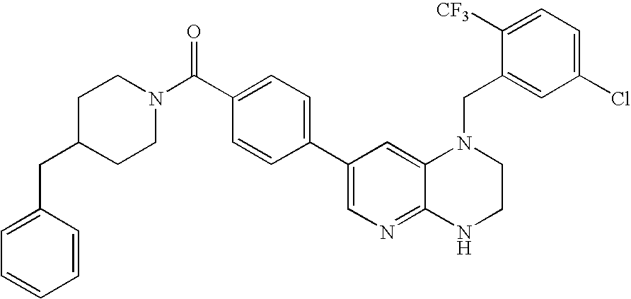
C1=CC(C2=CN=C3C(=C2)N(CC2=CC(Cl)=CC=C2[CF3])CCN3)=CC=C1C(N1CCC(CC2=CC=CC=C2)CC1)=O
